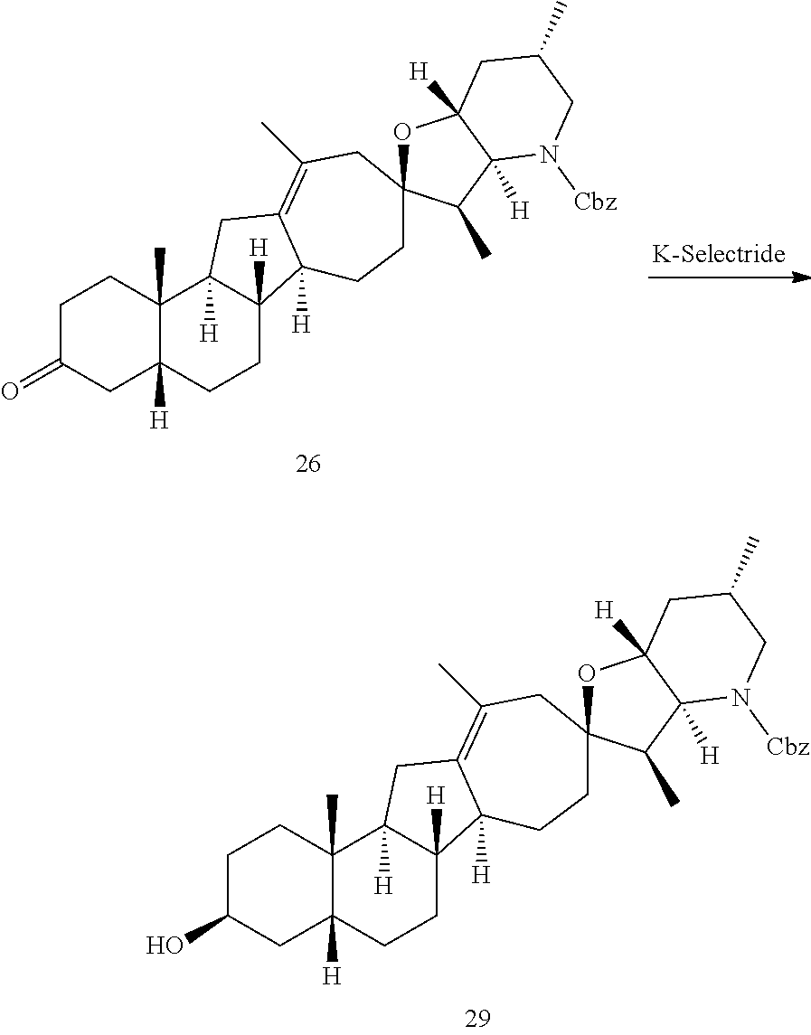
C1C(=O)CC2([H])C(C)(C1)C1([H])C([H])(CC2)C2([H])C(=C(C)CC3(CC2)OC2([H])C([H])(C3C)N([Cbz])CC(C)C2)C1.C1C(O)CC2([H])C(C)(C1)C1([H])C([H])(CC2)C2([H])C(=C(C)CC3(CC2)OC2([H])C([H])(C3C)N([Cbz])CC(C)C2)C1
